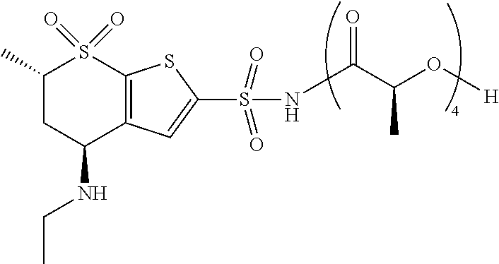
C1(C)CC(NCC)C2=C(S1(=O)=O)SC(S(=O)(=O)NC(C(C)O[H])=O)=C2
